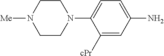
C1([cPr])=CC(N)=CC=C1N1CCN([Me])CC1
